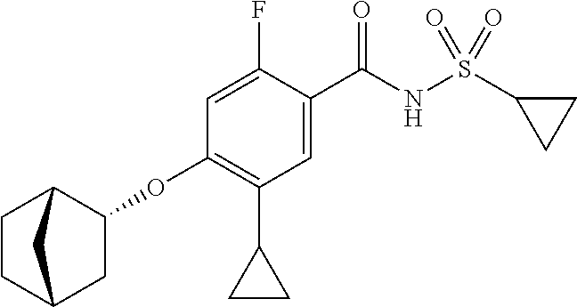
C1=C(F)C(C(NS(C2CC2)(=O)=O)=O)=CC(C2CC2)=C1OC1C2CCC(C1)C2
